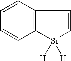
C1=CC=CC2=C1C=C[Si]2([H])[H]
